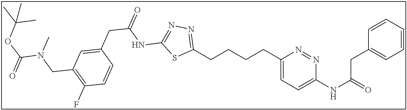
C1(CCCCC2=NN=C(NC(CC3=CC(CN(C(OC(C)(C)C)=O)C)=C(F)C=C3)=O)S2)=CC=C(NC(=O)CC2=CC=CC=C2)N=N1
